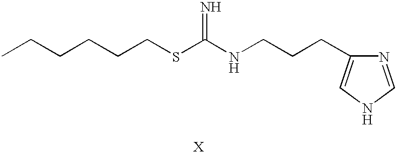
CCCCCCSC(NCCCC1=CNC=N1)=N.[X]
